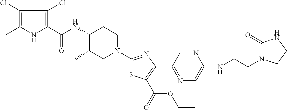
C1(Cl)=C(C)NC(C(NC2C(C)CN(C3=NC(C4=NC=C(NCCN5C(=O)NCC5)N=C4)=C(C(=O)OCC)S3)CC2)=O)=C1Cl
